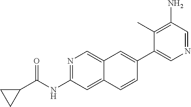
N1=C(NC(C2CC2)=O)C=C2C(=C1)C=C(C1=CN=CC(N)=C1C)C=C2
